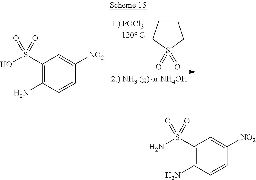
C1CCS(=O)(=O)C1.C1(S(O)(=O)=O)=C(N)C=CC([NO2])=C1.C1(S(N)(=O)=O)=C(N)C=CC([NO2])=C1
